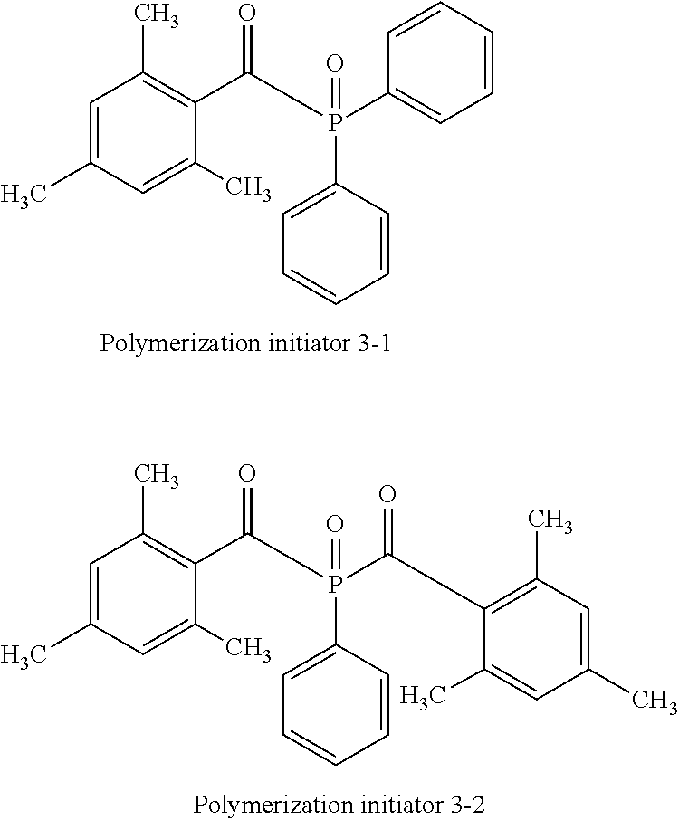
C1=C(C)C=C(C)C(C(=O)P(C2=CC=CC=C2)(C2=CC=CC=C2)=O)=C1C.C1=C(C)C=C(C)C(C(=O)P(C(=O)C2=C(C)C=C(C)C=C2C)(C2=CC=CC=C2)=O)=C1C
